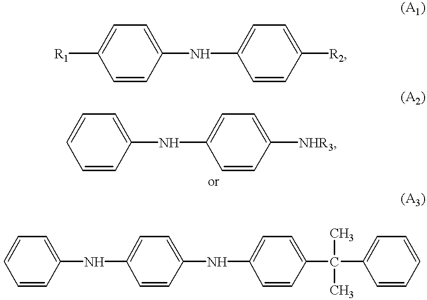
[R1]C1=CC=C(NC2=CC=C([R2])C=C2)C=C1.C1=CC=C(NC2=CC=C([NHR3])C=C2)C=C1.C1=CC=C(NC2=CC=C(NC3=CC=C(C(C4=CC=CC=C4)(C)C)C=C3)C=C2)C=C1
